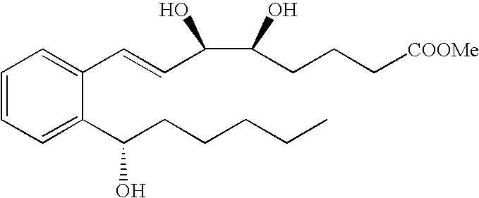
C1=CC=C(C(CCCCC)O)C(C=CC(C(CCC[COOMe])O)O)=C1
